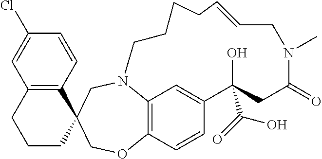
C12=C(C=CC(Cl)=C1)C1(CCC2)COC2=C3N(C1)CCCCC=CCN(C)C(=O)CC(O)(C(O)=O)C(=C3)C=C2
